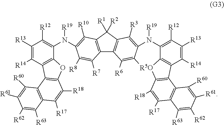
C12=C(C([R2])([R1])C3=C1C([R6])=C([R5])C(N([R19])C1=C([R12])C([R13])=C([R14])C4=C1OC1=C4C4=C(C([R17])=C1[R18])C([R63])=C([R62])C([R61])=C4[R60])=C3[R3])C([R10])=C(N(C1=C([R12])C([R13])=C([R14])C3=C1OC1=C3C3=C(C([R17])=C1[R18])C([R63])=C([R62])C([R61])=C3[R60])[R19])C([R8])=C2[R7]
